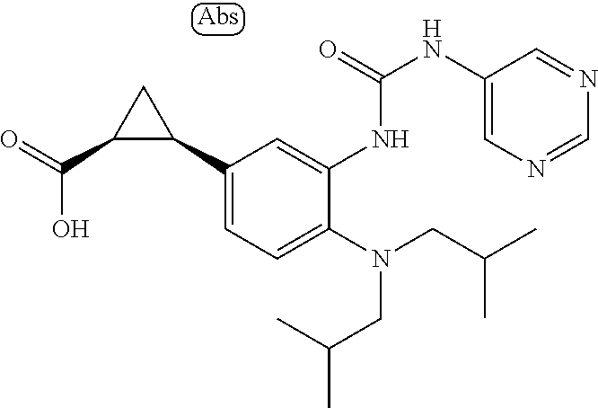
C1(NC(NC2=CC(C3CC3C(=O)O)=CC=C2N(CC(C)C)CC(C)C)=O)=CN=CN=C1
